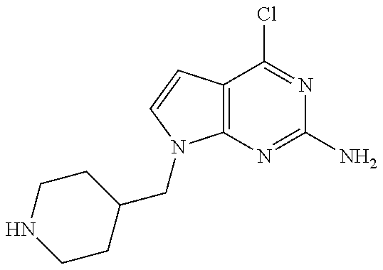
C1CC(CN2C3=C(C=C2)C(Cl)=NC(N)=N3)CCN1
